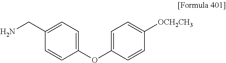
NCC1=CC=C(OC2=CC=C([OCH2CH3])C=C2)C=C1
